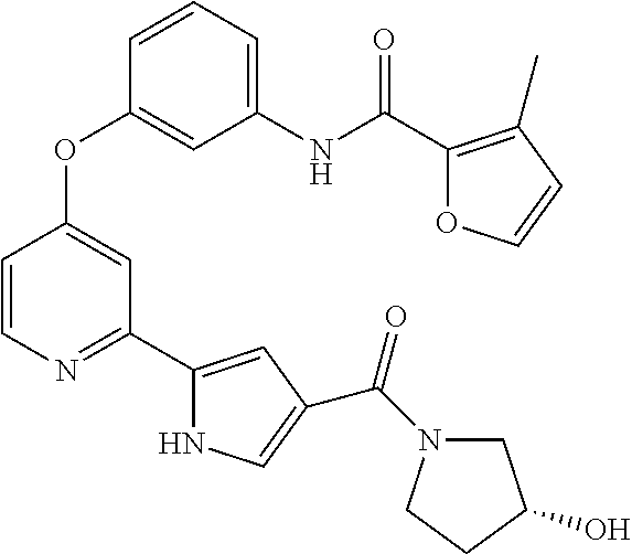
C1(NC(C2=C(C)C=CO2)=O)=CC=CC(OC2=CC(C3=CC(C(N4CC(O)CC4)=O)=CN3)=NC=C2)=C1
